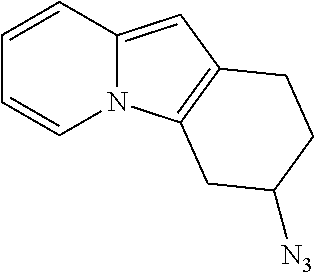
N12C(=CC3=C1CC([N3])CC3)C=CC=C2
